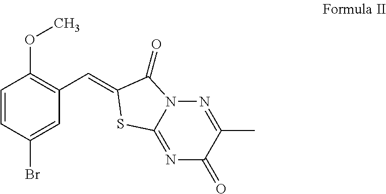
C1=CC(Br)=CC(C=C2C(=O)N3N=C(C)C(=O)N=C3S2)=C1OC
